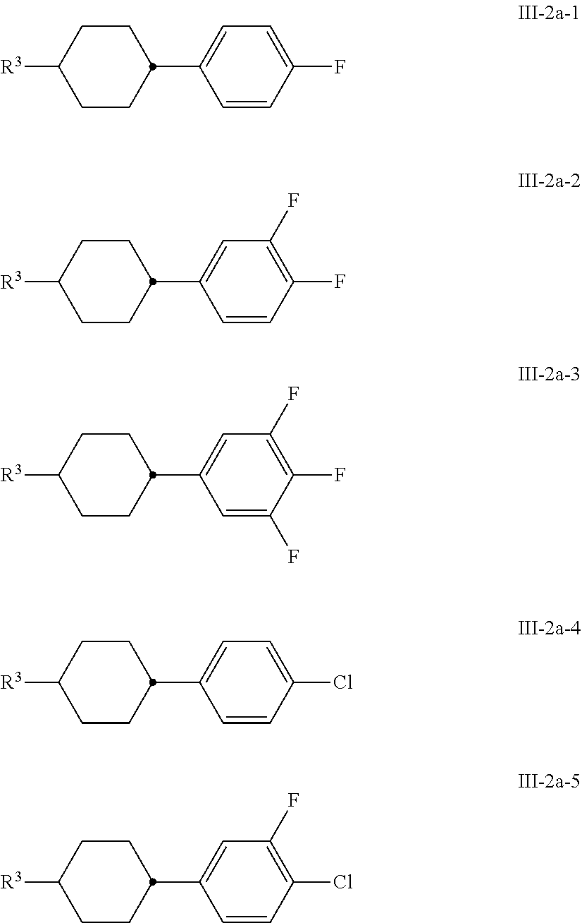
C1C([R3])CCC(C2=CC=C(F)C=C2)C1.C1C([R3])CCC(C2=CC(F)=C(F)C=C2)C1.C1C([R3])CCC(C2=CC(F)=C(F)C(F)=C2)C1.C1C([R3])CCC(C2=CC=C(Cl)C=C2)C1.C1C([R3])CCC(C2=CC(F)=C(Cl)C=C2)C1
